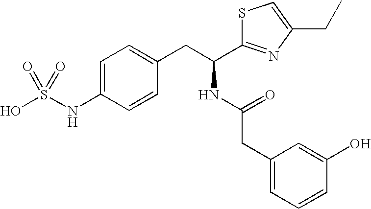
C1=C(NS(O)(=O)=O)C=CC(CC(C2=NC(CC)=CS2)NC(CC2=CC=CC(O)=C2)=O)=C1
